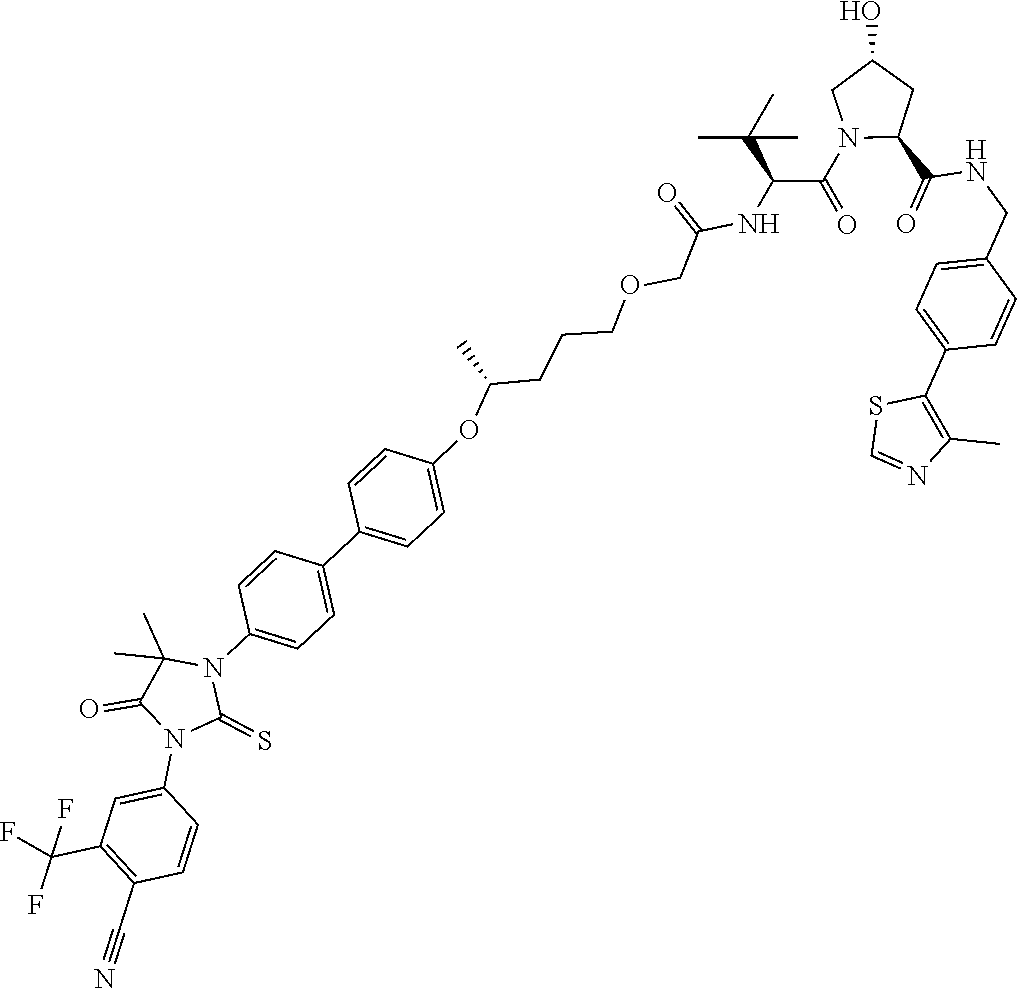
C1C(O)CN(C(C(NC(COCCCC(OC2=CC=C(C3=CC=C(N4C(C)(C)C(=O)N(C5=CC(C(F)(F)F)=C(C#N)C=C5)C4=S)C=C3)C=C2)C)=O)C(C)(C)C)=O)C1C(=O)NCC1=CC=C(C2=C(C)N=CS2)C=C1
